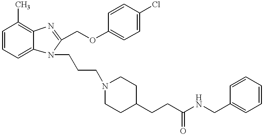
C1=CC=C2C(=C1C)N=C(COC1=CC=C(Cl)C=C1)N2CCCN1CCC(CCC(NCC2=CC=CC=C2)=O)CC1
